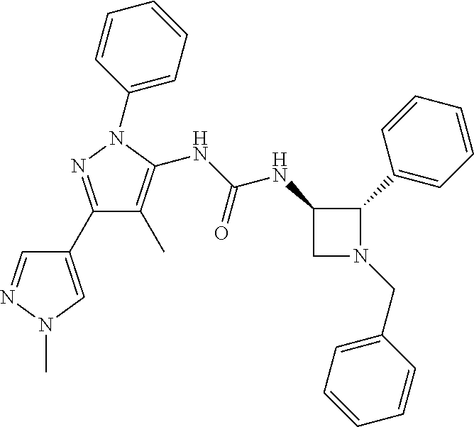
C1(C2=NN(C3=CC=CC=C3)C(NC(NC3CN(CC4=CC=CC=C4)C3C3=CC=CC=C3)=O)=C2C)=CN(C)N=C1
